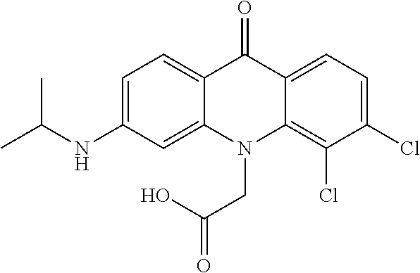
C12=CC=C(NC(C)C)C=C1N(CC(O)=O)C1=C(Cl)C(Cl)=CC=C1C2=O
